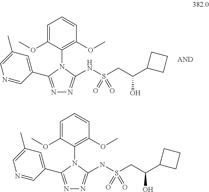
C1=C(OC)C(N2C(C3=CC(C)=CN=C3)=NN=C2NS(CC(C2CCC2)O)(=O)=O)=C(OC)C=C1.C1=C(OC)C(N2C(C3=CC(C)=CN=C3)=NN=C2NS(CC(C2CCC2)O)(=O)=O)=C(OC)C=C1
